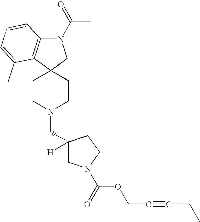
C1CN(CC2([H])CN(C(=O)OCC#CCC)CC2)CCC12CN(C(=O)C)C1=C2C(C)=CC=C1
